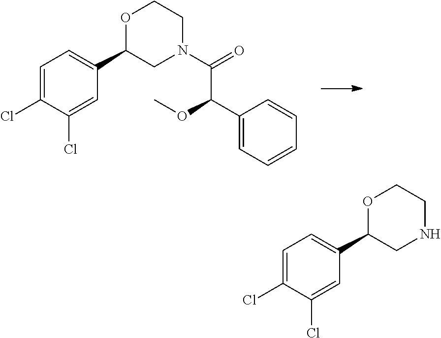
C1=C(Cl)C(Cl)=CC(C2CN(C(=O)C(C3=CC=CC=C3)OC)CCO2)=C1.C1=C(Cl)C(Cl)=CC(C2CNCCO2)=C1
